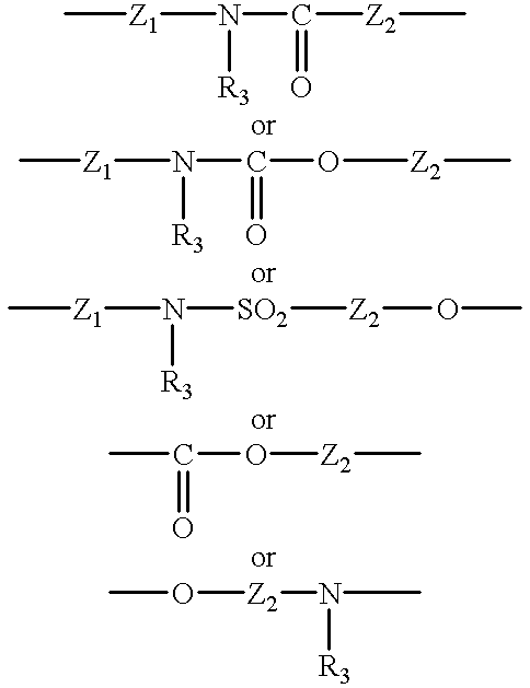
C[Z1]N(C([Z2]C)=O)[R3].C[Z1]N(C(O[Z2]C)=O)[R3].C[Z1]N([SO2][Z2]OC)[R3].CC(O[Z2]C)=O.CO[Z2]N(C)[R3]
